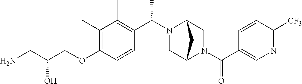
C(OC1=C(C)C(C)=C(C(N2C3CN(C(C4=CN=C([CF3])C=C4)=O)C(C2)C3)C)C=C1)C(CN)O
